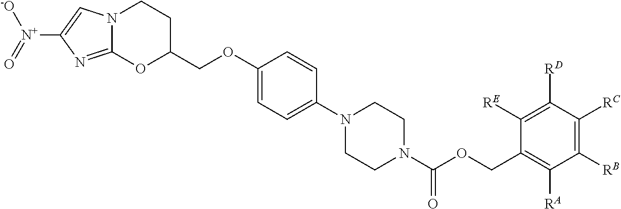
N12C(=NC([N+](=O)[-O])=C1)OC(COC1=CC=C(N3CCN(C(OCC4=C([RA])C([RB])=C([RC])C([RD])=C4[RE])=O)CC3)C=C1)CC2
